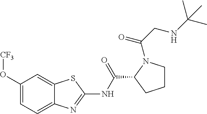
C1(O[CF3])=CC=C2C(=C1)SC(NC(C1CCCN1C(CNC(C)(C)C)=O)=O)=N2
